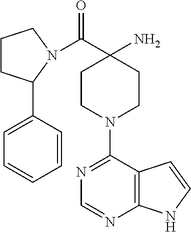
C12=C(C(N3CCC(N)(C(=O)N4C(C5=CC=CC=C5)CCC4)CC3)=NC=N1)C=CN2
